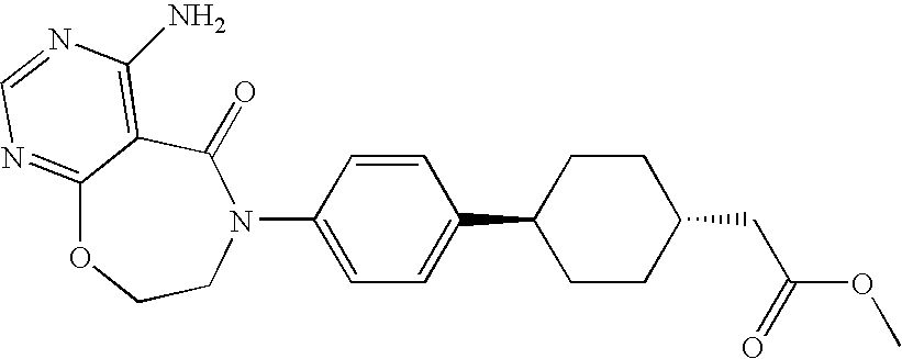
C1=C(N2C(=O)C3=C(N)N=CN=C3OCC2)C=CC(C2CCC(CC(OC)=O)CC2)=C1
